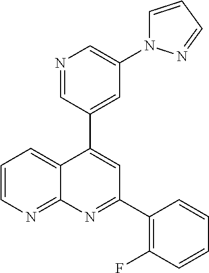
C1=NC=C(N2C=CC=N2)C=C1C1=CC(C2=C(F)C=CC=C2)=NC2=NC=CC=C12
